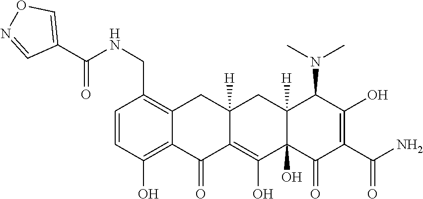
C1=CC(O)=C2C(=C1CNC(C1=CON=C1)=O)CC1([H])C(=C(O)C3(O)C([H])(C1)C(N(C)C)C(O)=C(C(N)=O)C3=O)C2=O
